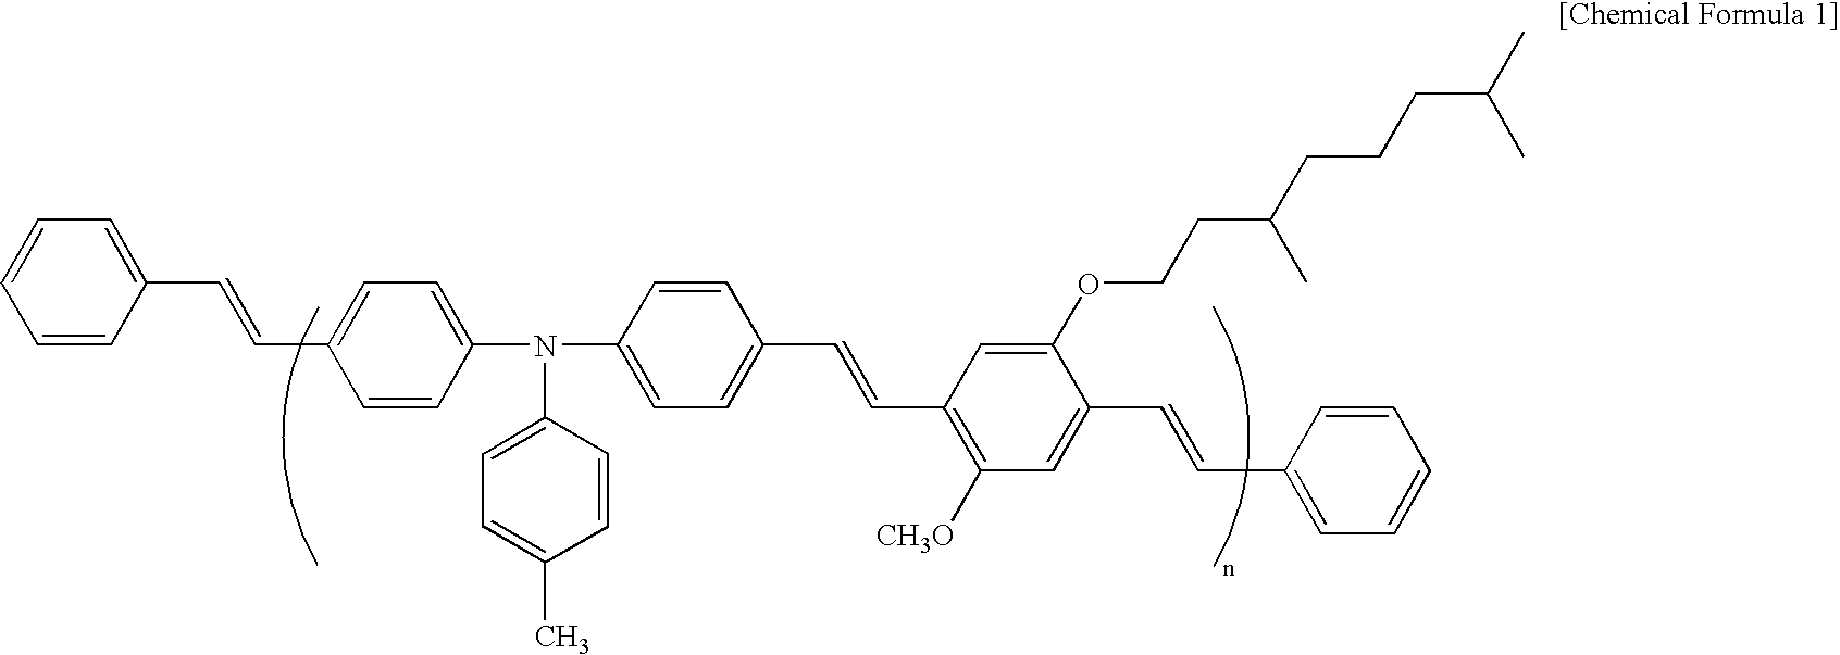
C1=CC(C=CC2=CC=C(N(C3=CC=C(C=CC4=C([CH3O])C=C(C=CC5=CC=CC=C5)C(OCCC(CCCC(C)C)C)=C4)C=C3)C3=CC=C(C)C=C3)C=C2)=CC=C1
